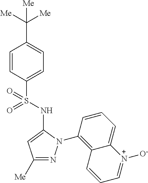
C1=CC(S(NC2=CC([Me])=NN2C2=C3C(=CC=C2)[N+]([O-])=CC=C3)(=O)=O)=CC=C1C([Me])([Me])[Me]
